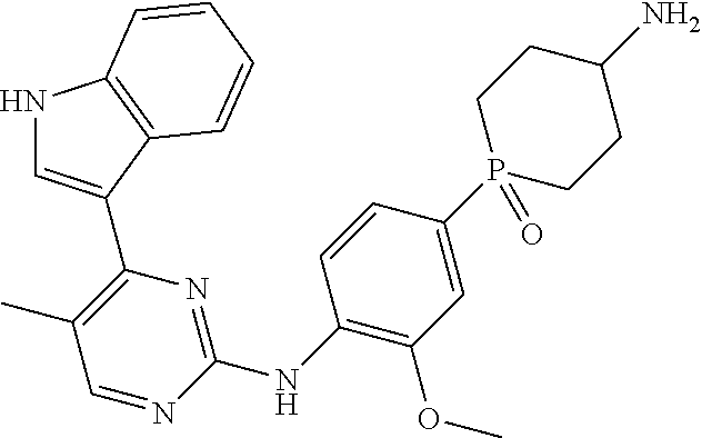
N1C=C(C2=C(C)C=NC(NC3=C(OC)C=C(P4(=O)CCC(N)CC4)C=C3)=N2)C2=C1C=CC=C2
